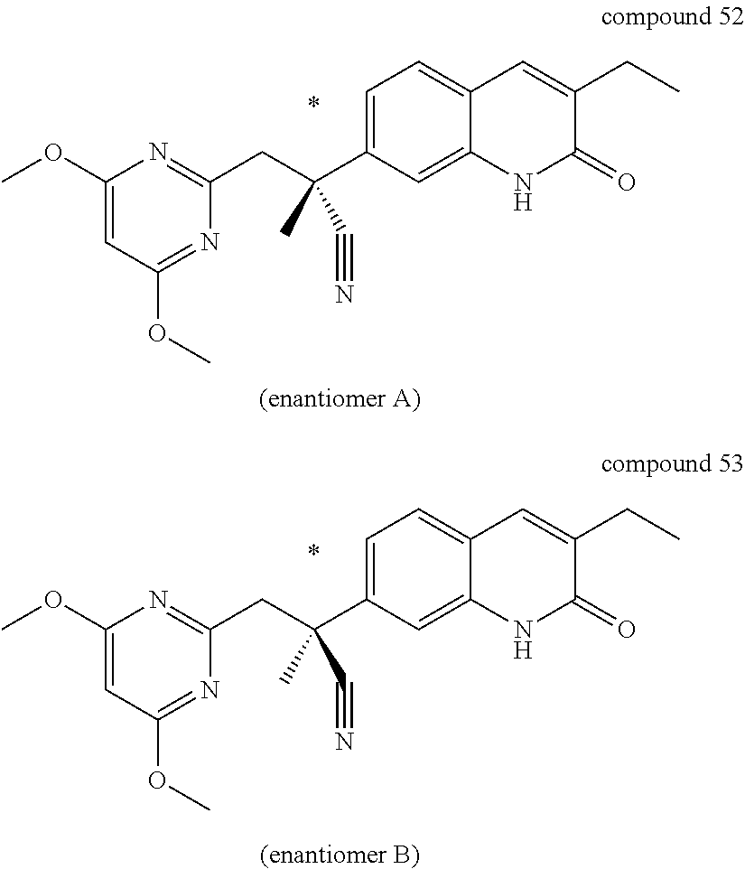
C(C1=CC=C2C(=C1)NC(=O)C(CC)=C2)(CC1=NC(OC)=CC(OC)=N1)(C)C#N.[(enantiomer A)].C(C1=CC=C2C(=C1)NC(=O)C(CC)=C2)(CC1=NC(OC)=CC(OC)=N1)(C)C#N.[(enantiomer B)]
